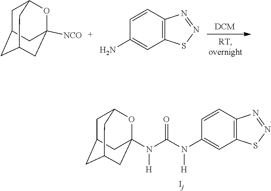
C1C2CC3CC([NCO])(OC1C3)C2.C1=CC2=C(C=C1N)SN=N2.C1C2CC3CC(N(C(N(C4=CC5=C(C=C4)N=NS5)[H])=O)[H])(OC1C3)C2
